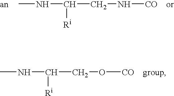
CNC(CN[CO])[Ri].CNC(CO[CO])[Ri]
